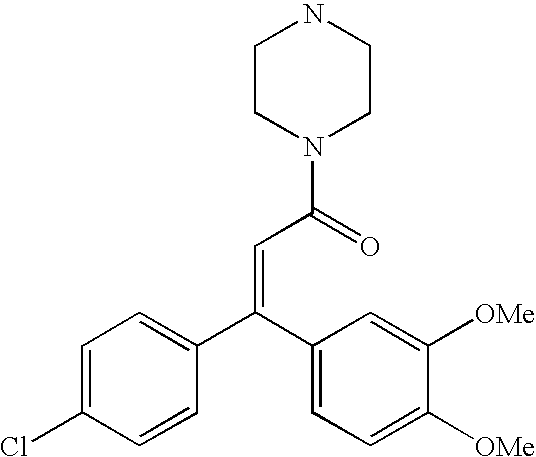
ClC1=CC=C(C(C2=CC=C([OMe])C([OMe])=C2)=CC(N2CCNCC2)=O)C=C1
